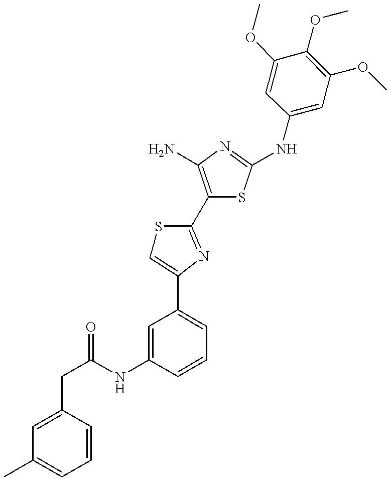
C(NC1=CC(C2=CSC(C3=C(N)N=C(NC4=CC(OC)=C(OC)C(OC)=C4)S3)=N2)=CC=C1)(=O)CC1=CC(C)=CC=C1
